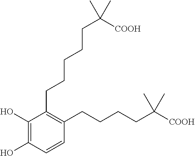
C1(O)=C(O)C=CC(CCCCC([COOH])(C)C)=C1CCCCCC(C)([COOH])C
